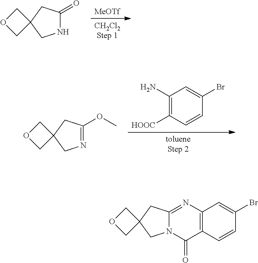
[CH2Cl2Step 1].[MeOTf].N1C(=O)CC2(C1)COC2.C1(N)=C([HOOC])C=CC(Br)=C1.[tolueneStep 2].N1=C(OC)CC2(C1)COC2.N12C(=NC3=C(C1=O)C=CC(Br)=C3)CC1(C2)COC1
